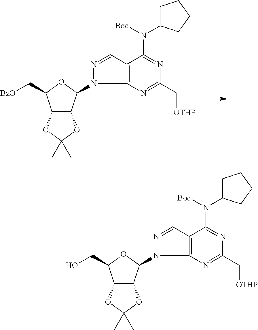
C12C(C(N3N=CC4=C3N=C(C[OTHP])N=C4N(C3CCCC3)[Boc])OC1C[BzO])OC(C)(C)O2.C12C(C(N3N=CC4=C3N=C(C[OTHP])N=C4N(C3CCCC3)[Boc])OC1CO)OC(C)(C)O2
